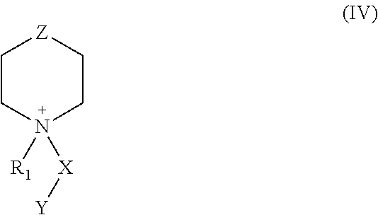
[N+]1([R1])([X][Y])CC[Z]CC1
